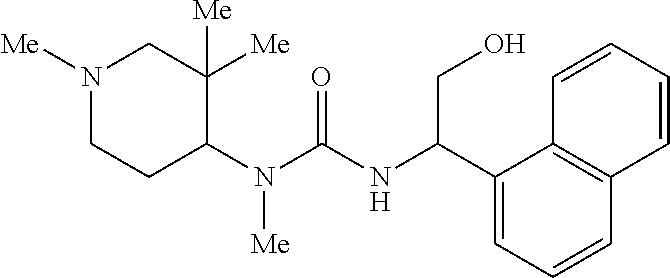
N1([Me])CCC(N(C(NC(C2=CC=CC3=C2C=CC=C3)CO)=O)[Me])C([Me])([Me])C1
